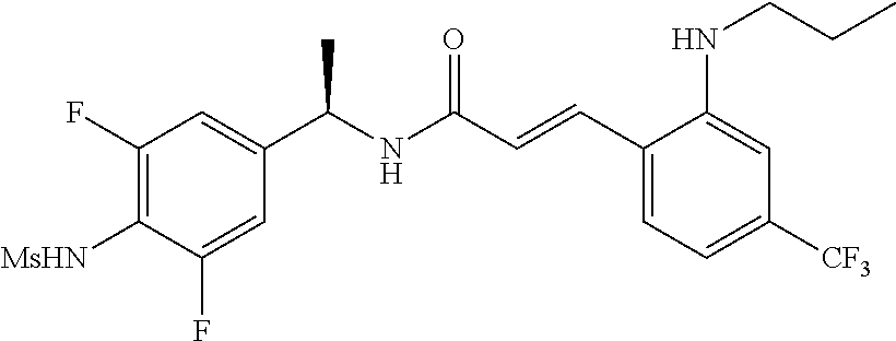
C1(C=CC(NC(C2=CC(F)=C([MsHN])C(F)=C2)C)=O)=CC=C([CF3])C=C1NCCC
